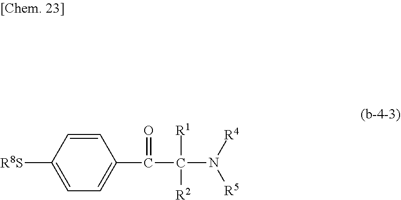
C1([R8S])=CC=C(C(C(N([R5])[R4])([R1])[R2])=O)C=C1
